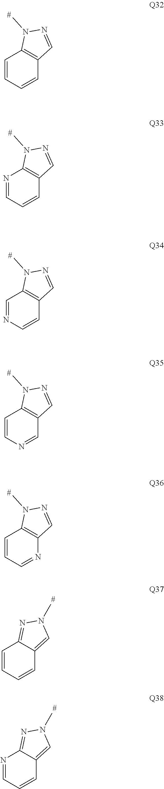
C1=CC=CC2=C1C=NN2C.C1=CC=NC2=C1C=NN2C.C1=CN=CC2=C1C=NN2C.C1=NC=CC2=C1C=NN2C.N1=CC=CC2=C1C=NN2C.C1=CC=CC2=NN(C)C=C12.C1=CC=NC2=NN(C)C=C12
